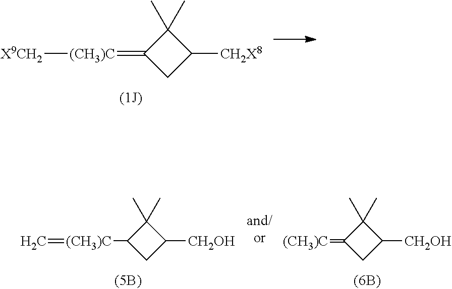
C1C([CH2X8])C(C)(C)C1=[(CH3)C][X9CH2].C1C([CH2OH])C(C)(C)C1=[(CH3)C].C1C([CH2OH])C(C)(C)C1[(CH3)C]=C
